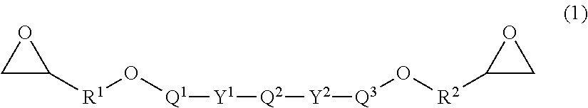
C1C([R1]O[Q1][Y1][Q2][Y2][Q3]O[R2]C2CO2)O1
